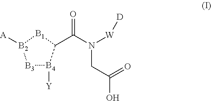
[B3]1[B4]([Y])C(C(N([W][D])CC(O)=O)=O)[B1][B2]1[A]
